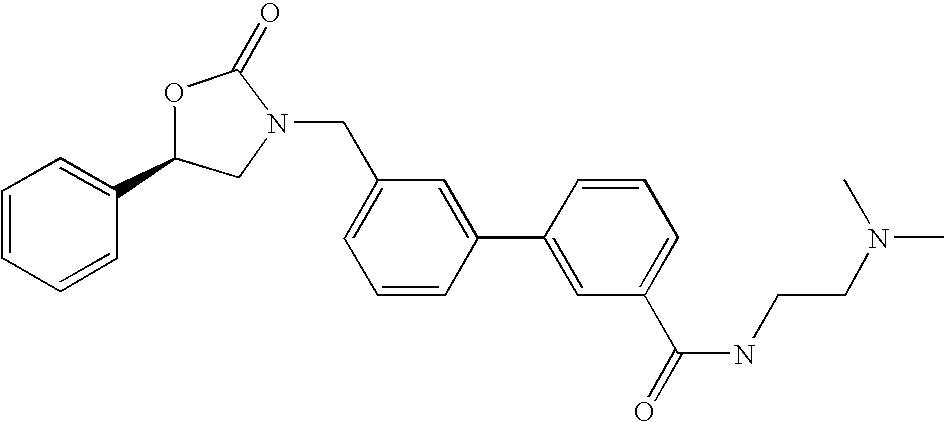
C1=CC=CC(C2CN(CC3=CC=CC(C4=CC(C(=O)NCCN(C)C)=CC=C4)=C3)C(=O)O2)=C1
